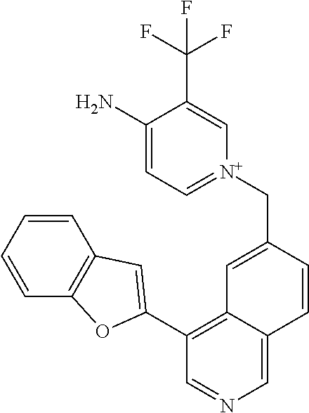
C1=CC=CC2=C1OC(C1=C3C(=CN=C1)C=CC(C[N+]1=CC=C(N)C(C(F)(F)F)=C1)=C3)=C2
